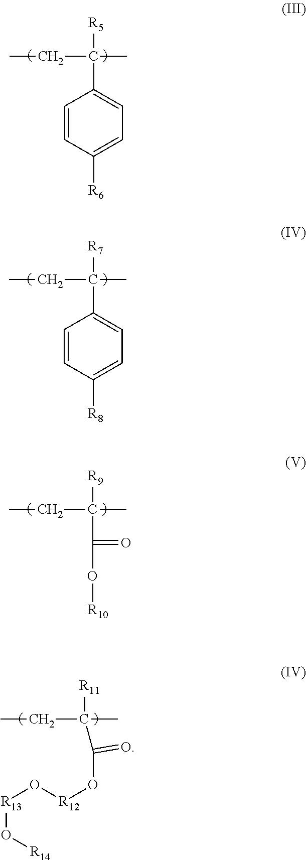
C1=CC([R6])=CC=C1C([R5])(C)CC.C(C([R9])(C)CC)(O[R10])=O.C1=CC([R8])=CC=C1C([R7])(C)CC.C([R11])(C)(CC)C(O[R12]O[R13]O[R14])=O
